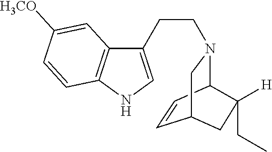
C1=CC2N(CCC3=CNC4=C3C=C([H3CO])C=C4)CC1CC2([H])CC
